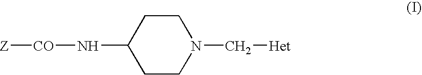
C1CC(N[CO][Z])CCN1C[Het]
